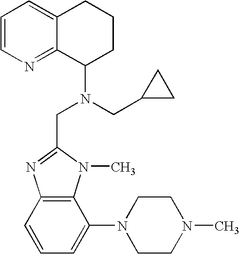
C12=C(C=CC=C1N1CCN(C)CC1)N=C(CN(C1CCCC3=CC=CN=C13)CC1CC1)N2C
